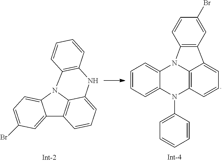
C12=CC(Br)=CC=C1N1C3=C2C=CC=C3NC2=C1C=CC=C2.C1=CC=C2C(=C1)N1C3=C(N2C2=CC=CC=C2)C=CC=C3C2=C1C=CC(Br)=C2
